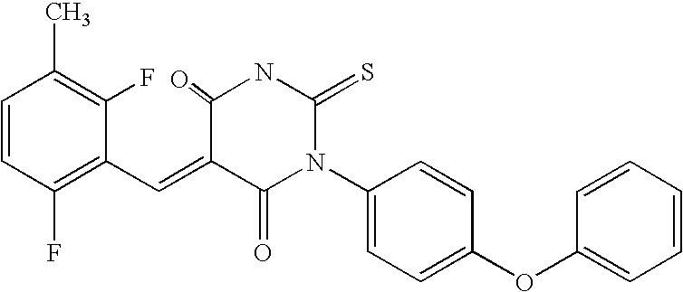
C1=CC(F)=C(C=C2C(=O)N(C3=CC=C(OC4=CC=CC=C4)C=C3)C(=S)NC2=O)C(F)=C1C
